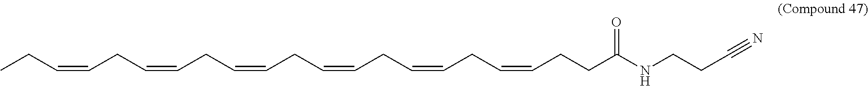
CCC=CCC=CCC=CCC=CCC=CCC=CCCC(NCCC#N)=O
